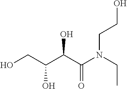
OCC(O)C(C(=O)N(CC)CCO)O
